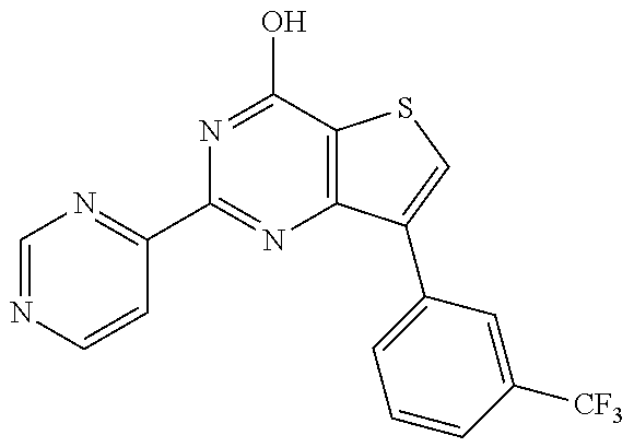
C1(C2=NC3=C(C(O)=N2)SC=C3C2=CC=CC([CF3])=C2)=NC=NC=C1
